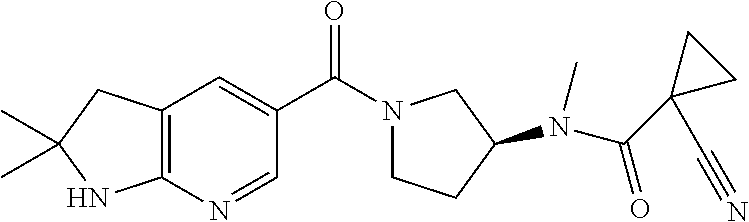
C12=C(C=C(C(=O)N3CCC(N(C(C4(C#N)CC4)=O)C)C3)C=N1)CC(C)(C)N2
